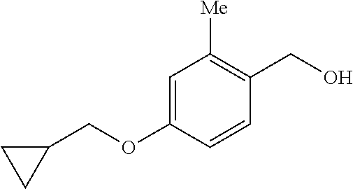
C1=C(OCC2CC2)C=CC(CO)=C1[Me]
